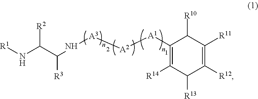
C1([A1][A2][A3]NC(C(N[R1])[R2])[R3])=C([R14])C([R13])C([R12])=C([R11])C1[R10]
